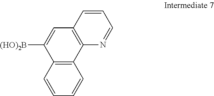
C12=C(C([(HO)2B])=CC3=C1N=CC=C3)C=CC=C2
